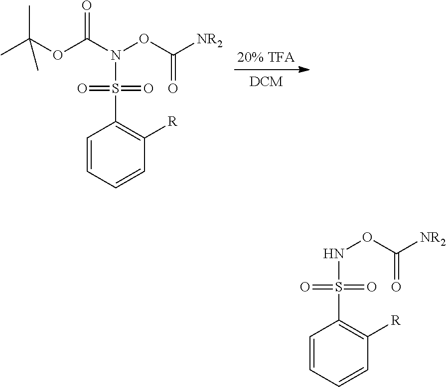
CC(OC(N(OC([NR2])=O)S(=O)(=O)C1=C([R])C=CC=C1)=O)(C)C.N(OC([NR2])=O)S(=O)(=O)C1=C([R])C=CC=C1
